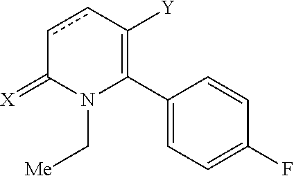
C1(C2=C([Y])ccC(=[X])N2C[Me])=CC=C(F)C=C1
